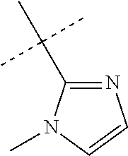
C(C)(C)(C)C1=NC=CN1C
